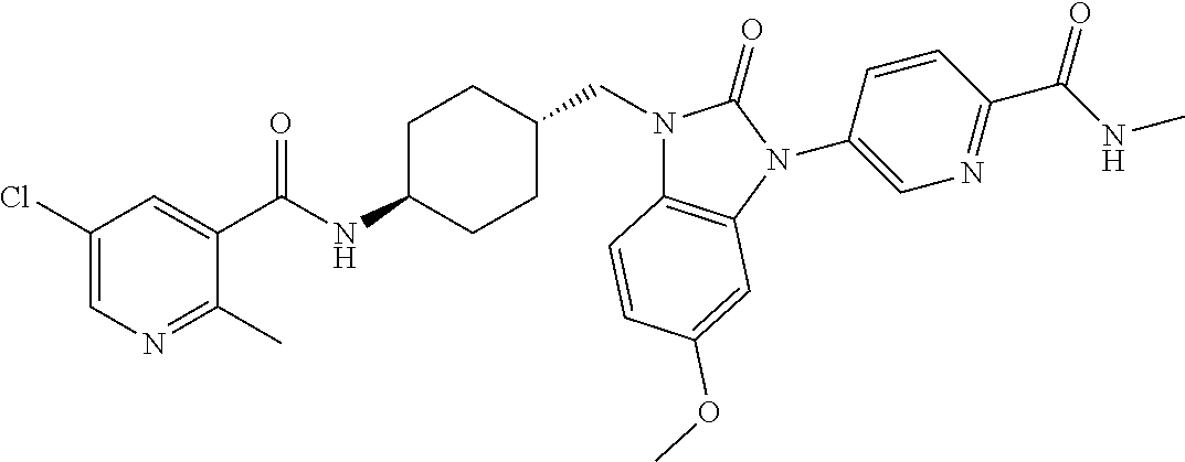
C1(Cl)=CN=C(C)C(C(NC2CCC(CN3C4=C(N(C5=CN=C(C(NC)=O)C=C5)C3=O)C=C(OC)C=C4)CC2)=O)=C1
